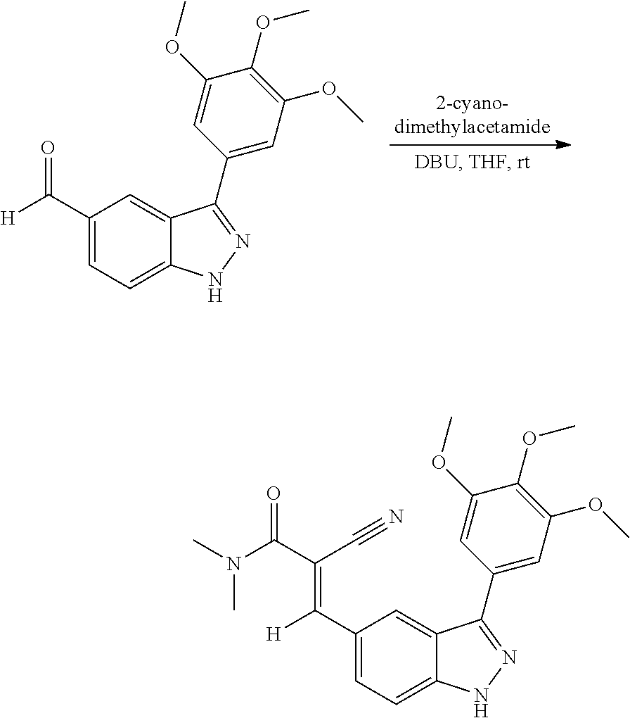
C1=C2C(=CC(C([H])=O)=C1)C(C1=CC(OC)=C(OC)C(OC)=C1)=NN2.C1=C2C(=CC(C([H])=C(C#N)C(N(C)C)=O)=C1)C(C1=CC(OC)=C(OC)C(OC)=C1)=NN2
